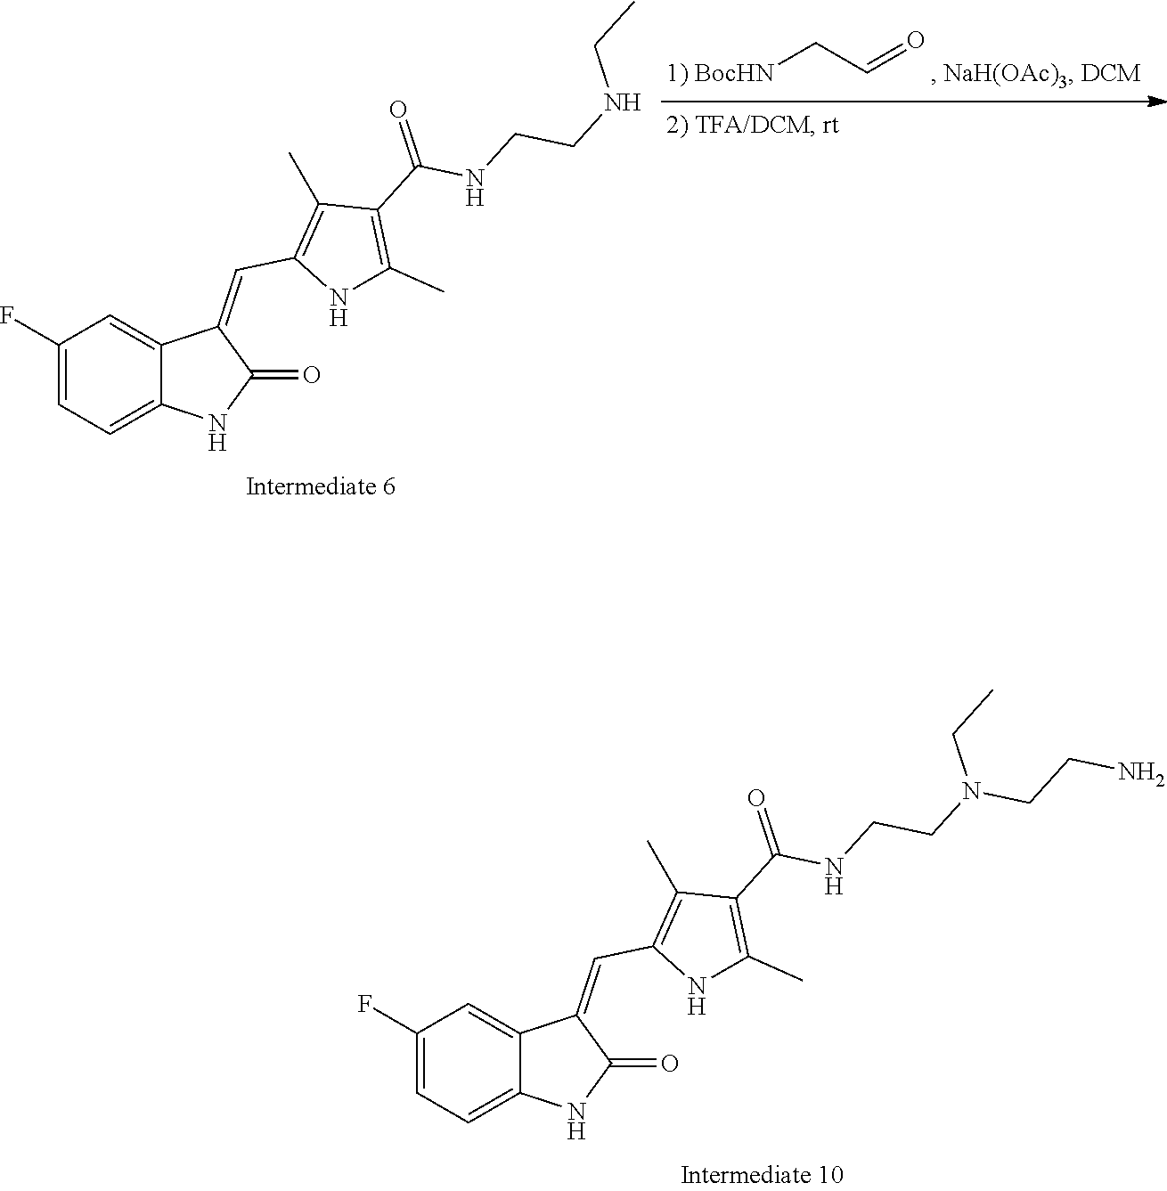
[1) BocHN]CC=O.C1(F)=CC=C2C(=C1)C(=CC1=C(C)C(C(=O)NCCNCC)=C(C)N1)C(=O)N2.C1(F)=CC=C2C(=C1)C(=CC1=C(C)C(C(=O)NCCN(CC)CCN)=C(C)N1)C(=O)N2
